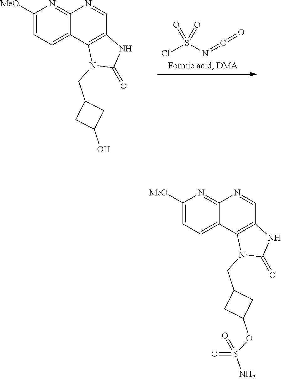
C1([MeO])=CC=C2C(=N1)N=CC1=C2N(CC2CC(O)C2)C(=O)N1.ClS(N=C=O)(=O)=O.C1([MeO])=CC=C2C(=N1)N=CC1=C2N(CC2CC(OS(N)(=O)=O)C2)C(=O)N1
